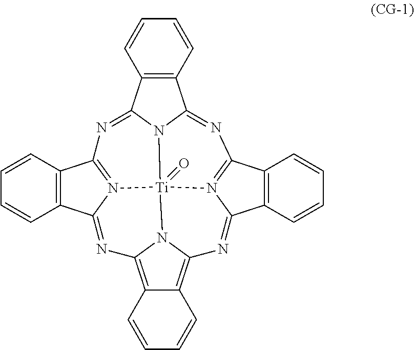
C12=C(C3=NC4=N5C(=NC6=C7C(=C8N6[Ti]56(=O)N3C1=NC1=N6C(=N8)C3=C1C=CC=C3)C=CC=C7)C1=C4C=CC=C1)C=CC=C2
